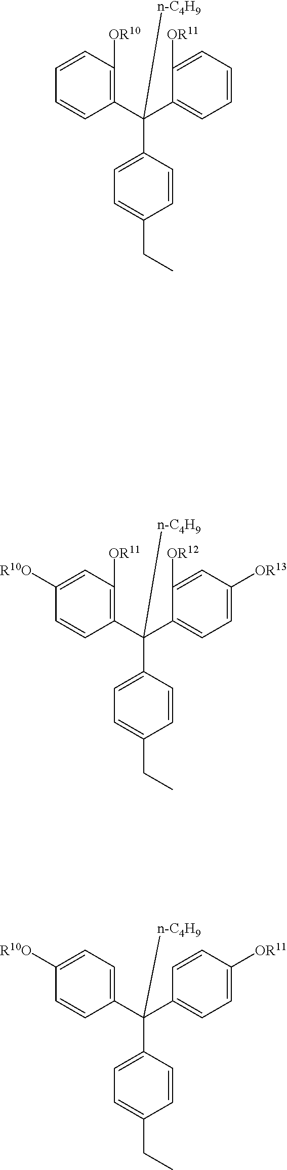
C1(C(C2=C([OR10])C=CC=C2)([n-C4H9])C2=CC=C(CC)C=C2)=CC=CC=C1[OR11].C1=C(C(C2=C([OR11])C=C([R10O])C=C2)([n-C4H9])C2=CC=C(CC)C=C2)C([OR12])=CC([OR13])=C1.C1(C(C2=CC=C([R10O])C=C2)([n-C4H9])C2=CC=C(CC)C=C2)=CC=C([OR11])C=C1
